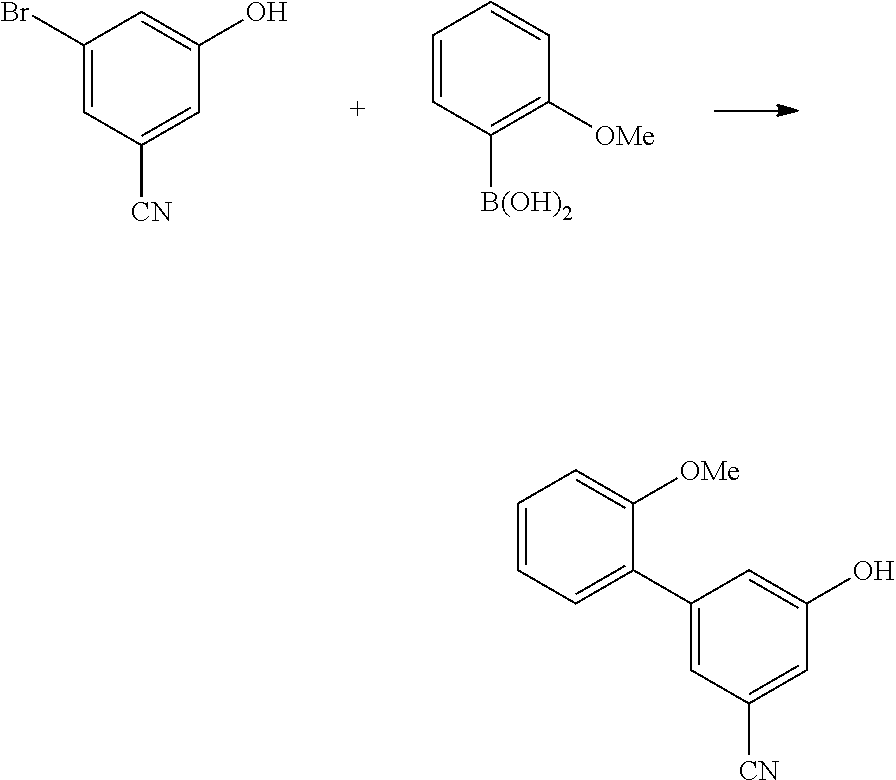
C1(Br)=CC([CN])=CC(O)=C1.C1=CC([B(OH)2])=C([OMe])C=C1.C1(C2=CC=CC=C2[OMe])=CC([CN])=CC(O)=C1
